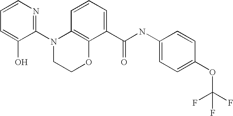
C1(N2CCOC3=C2C=CC=C3C(NC2=CC=C(OC(F)(F)F)C=C2)=O)=NC=CC=C1O
